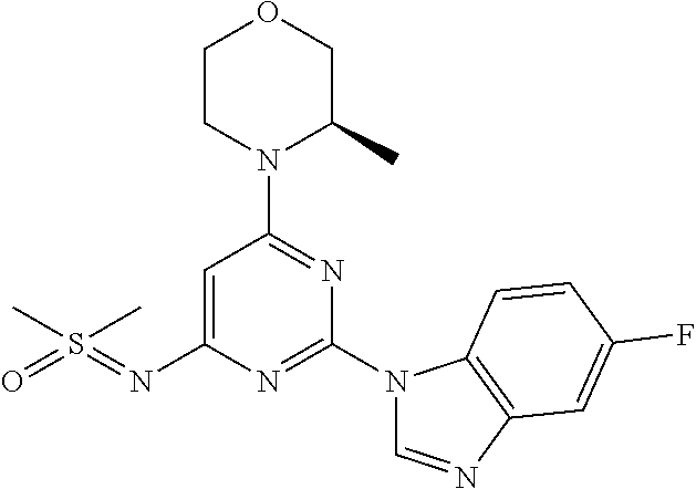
O1CCN(C2=NC(N3C=NC4=C3C=CC(F)=C4)=NC(N=S(=O)(C)C)=C2)C(C)C1
